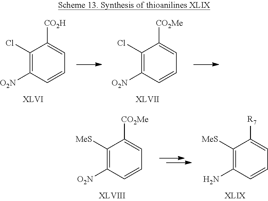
C1(Cl)=C([O2N])C=CC=C1[CO2H].C1(Cl)=C([O2N])C=CC=C1[CO2Me].C1([MeS])=C([O2N])C=CC=C1[CO2Me].C1([MeS])=C(N)C=CC=C1[R7]
